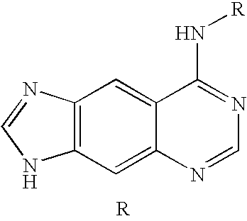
C12=C(C=C3C(=C1)C(N[R])=NC=N3)NC=N2
